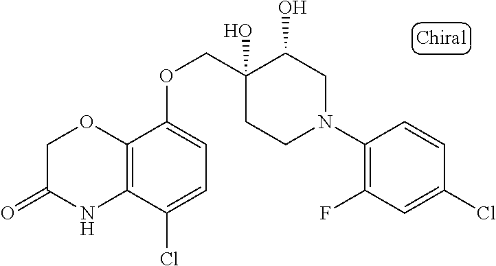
C1OC2=C(C(Cl)=CC=C2OCC2(O)C(O)CN(C3=C(F)C=C(Cl)C=C3)CC2)NC1=O
